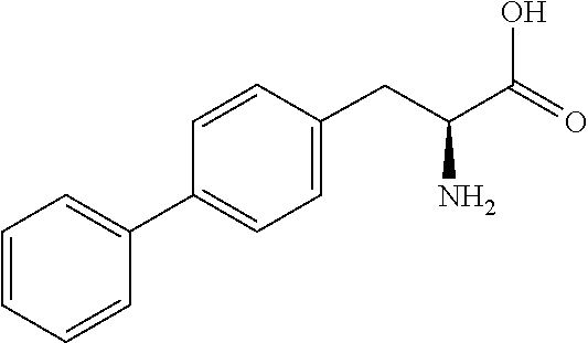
C1=CC=CC=C1C1=CC=C(CC(C(O)=O)N)C=C1
